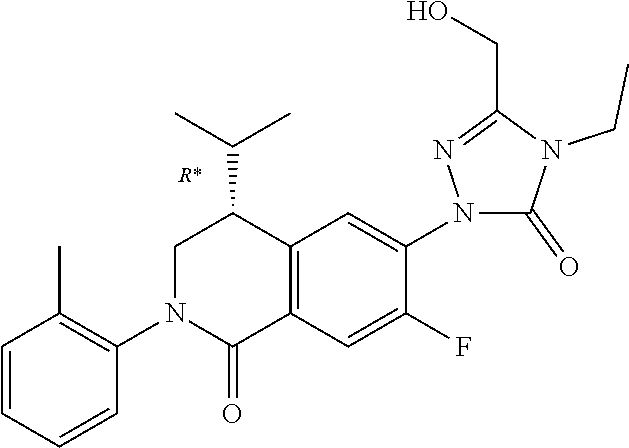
N1(C2=CC3=C(C(=O)N(C4=C(C)C=CC=C4)CC3C(C)C)C=C2F)C(=O)N(CC)C(CO)=N1
